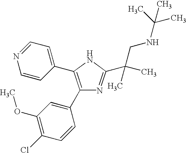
C1(C2=CC(OC)=C(Cl)C=C2)=C(C2=CC=NC=C2)NC(C(CNC(C)(C)C)(C)C)=N1
